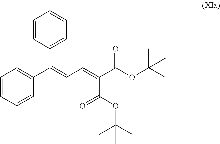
C1(C(=CC=C(C(OC(C)(C)C)=O)C(OC(C)(C)C)=O)C2=CC=CC=C2)=CC=CC=C1
